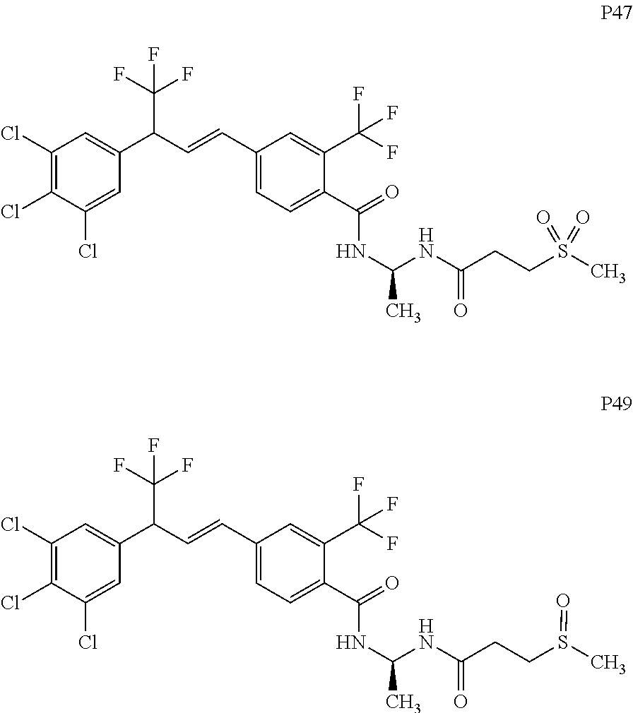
N(C(NC(CCS(C)(=O)=O)=O)C)C(C1=CC=C(C=CC(C2=CC(Cl)=C(Cl)C(Cl)=C2)C(F)(F)F)C=C1C(F)(F)F)=O.N(C(NC(CCS(C)=O)=O)C)C(C1=CC=C(C=CC(C2=CC(Cl)=C(Cl)C(Cl)=C2)C(F)(F)F)C=C1C(F)(F)F)=O
